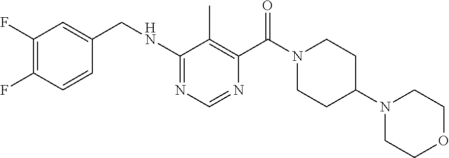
C1(NCC2=CC(F)=C(F)C=C2)=NC=NC(C(N2CCC(N3CCOCC3)CC2)=O)=C1C
